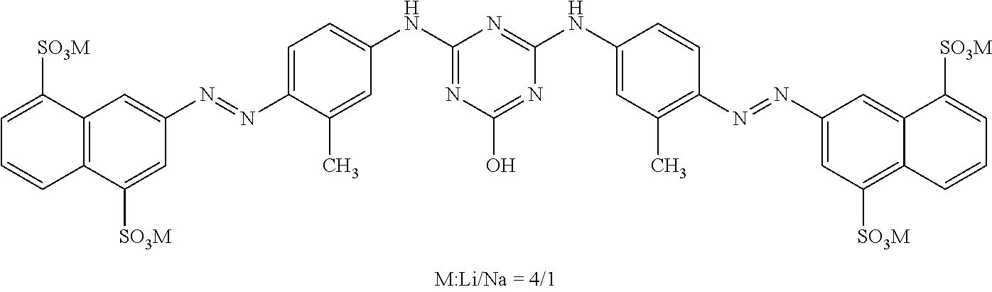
C12=C(C([SO3M])=CC(N=NC3=CC=C(NC4=NC(O)=NC(NC5=CC(C)=C(N=NC6=CC([SO3M])=C7C(=C6)C([SO3M])=CC=C7)C=C5)=N4)C=C3C)=C1)C=CC=C2[SO3M]
